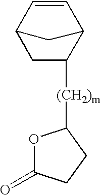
C1C([(CH2)m]C2OC(=O)CC2)C2C=CC1C2
